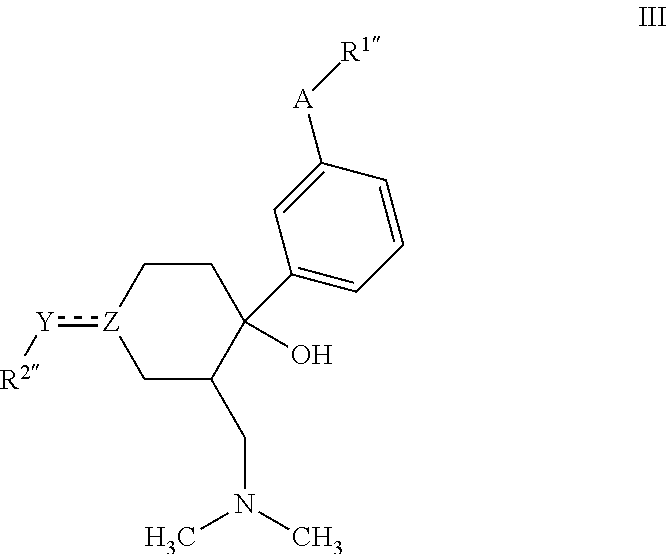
C1C(CN(C)C)C(C2=CC=CC([A][R1])=C2)(O)CC[Z]1:[Y][R2]
